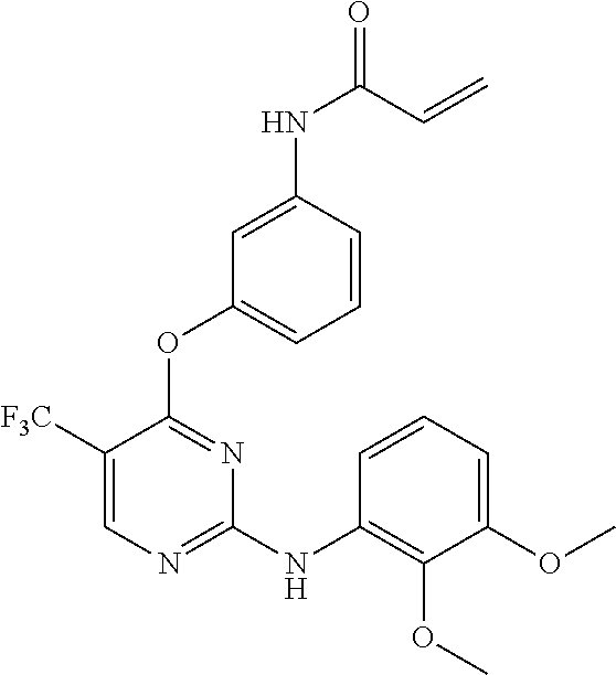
C1([F3C])=CN=C(NC2=C(OC)C(OC)=CC=C2)N=C1OC1=CC=CC(NC(=O)C=C)=C1
